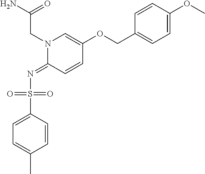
N1(CC(N)=O)C(=NS(C2=CC=C(C)C=C2)(=O)=O)C=CC(OCC2=CC=C(OC)C=C2)=C1
